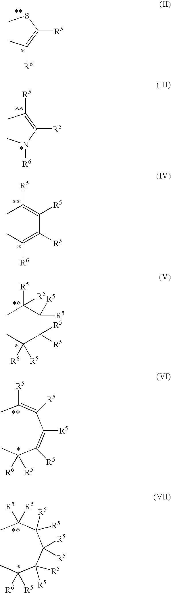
CSC(=C(C)[R6])[R5].CC(=C(N(C)[R6])[R5])[R5].CC(=C(C(=C(C)[R6])[R5])[R5])[R5].CC(C(C(C(C)([R6])[R5])([R5])[R5])([R5])[R5])([R5])[R5].C(=C(C)[R5])(C(=C(C(C)([R6])[R5])[R5])[R5])[R5].C(C(C)([R5])[R5])(C(C(C(C)([R6])[R5])([R5])[R5])([R5])[R5])([R5])[R5]
